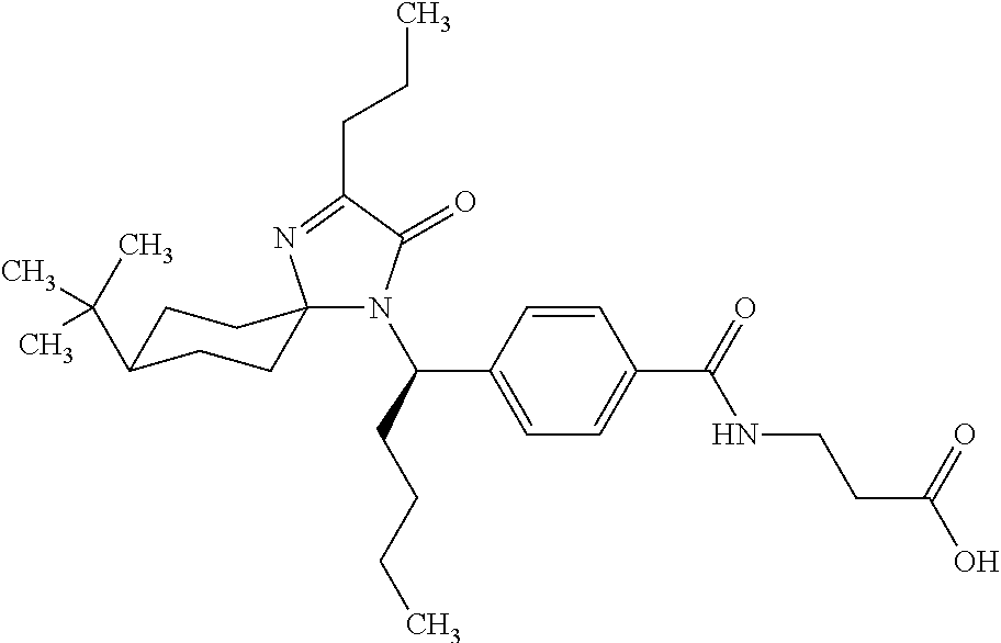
N1(C(CCCC)C2=CC=C(C(=O)NCCC(O)=O)C=C2)C(=O)C(CCC)=NC12CCC(C(C)(C)C)CC2
